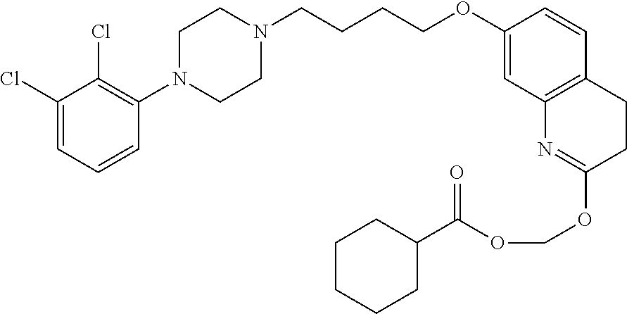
C1(Cl)=CC=CC(N2CCN(CCCCOC3=CC4=C(C=C3)CCC(OCOC(=O)C3CCCCC3)=N4)CC2)=C1Cl
